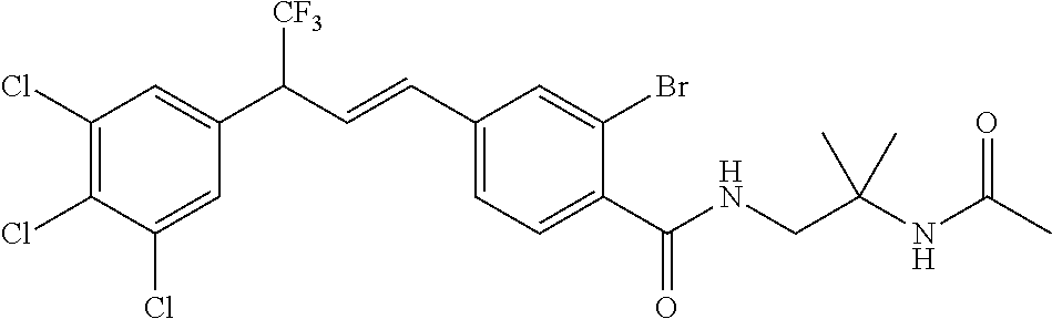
C1(Cl)=C(Cl)C(Cl)=CC(C(C=CC2=CC=C(C(NCC(NC(C)=O)(C)C)=O)C(Br)=C2)[CF3])=C1
